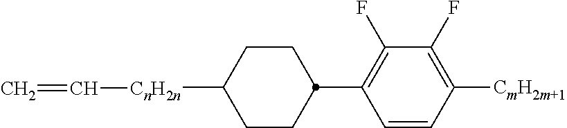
C1CC(C2=C(F)C(F)=C([CmH2m+1])C=C2)CCC1[CnH2n]C=C
